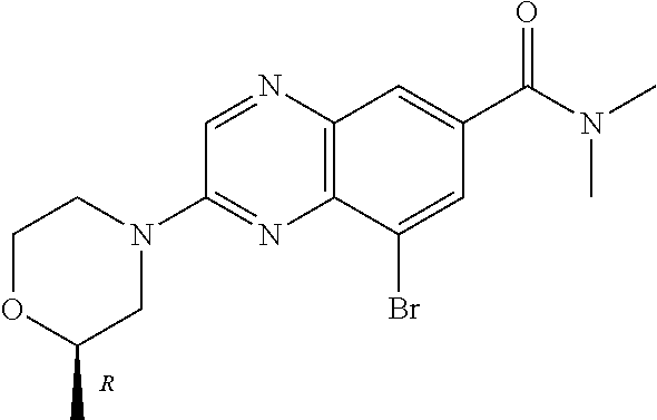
C12=C(N=CC(N3CCOC(C)C3)=N1)C=C(C(N(C)C)=O)C=C2Br.[R]
